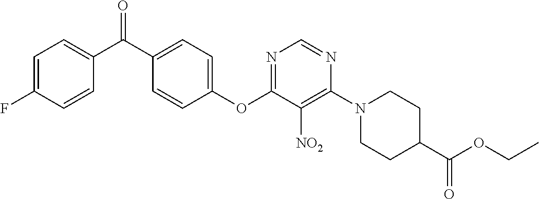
C1(OC2=NC=NC(N3CCC(C(OCC)=O)CC3)=C2[NO2])=CC=C(C(C2=CC=C(F)C=C2)=O)C=C1
